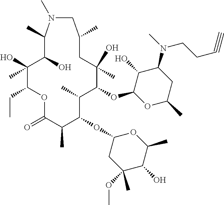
C1(O)C(O)(C)C(CC)OC(=O)C(C)C(OC2CC(C)(OC)C(O)C(C)O2)C(C)C(OC2OC(C)CC(N(C)CCC#C)C2O)C(C)(O)CC(C)CN(C)C1C
